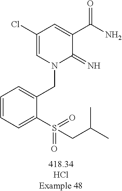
C1=CC=C(S(CC(C)C)(=O)=O)C(CN2C(=N)C(C(N)=O)=CC(Cl)=C2)=C1
